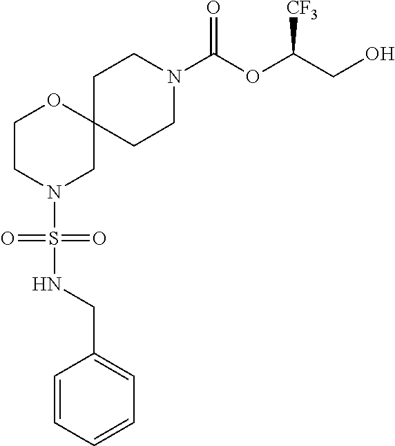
C12(CCN(C(OC(CO)[CF3])=O)CC1)OCCN(S(NCC1=CC=CC=C1)(=O)=O)C2
